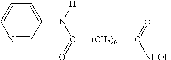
N1=CC(N([H])C(=O)[(CH2)6]C(=O)[NHOH])=CC=C1
